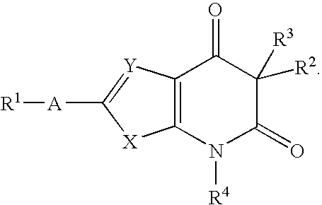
[R1][A]C1=[Y]C2=C([X]1)N([R4])C(=O)C([R3])([R2])C2=O
